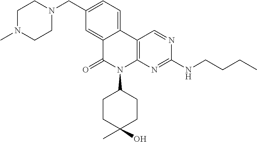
C1N(C)CCN(CC2=CC=C3C(=C2)C(=O)N(C2CCC(O)(C)CC2)C2=C3C=NC(NCCCC)=N2)C1
